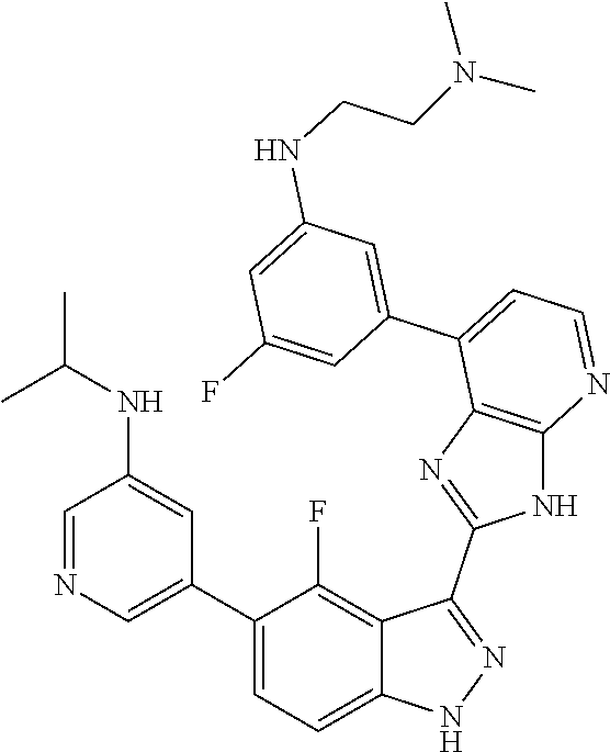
C1=NC=C(C2=CC=C3C(=C2F)C(C2=NC4=C(N2)N=CC=C4C2=CC(NCCN(C)C)=CC(F)=C2)=NN3)C=C1NC(C)C
